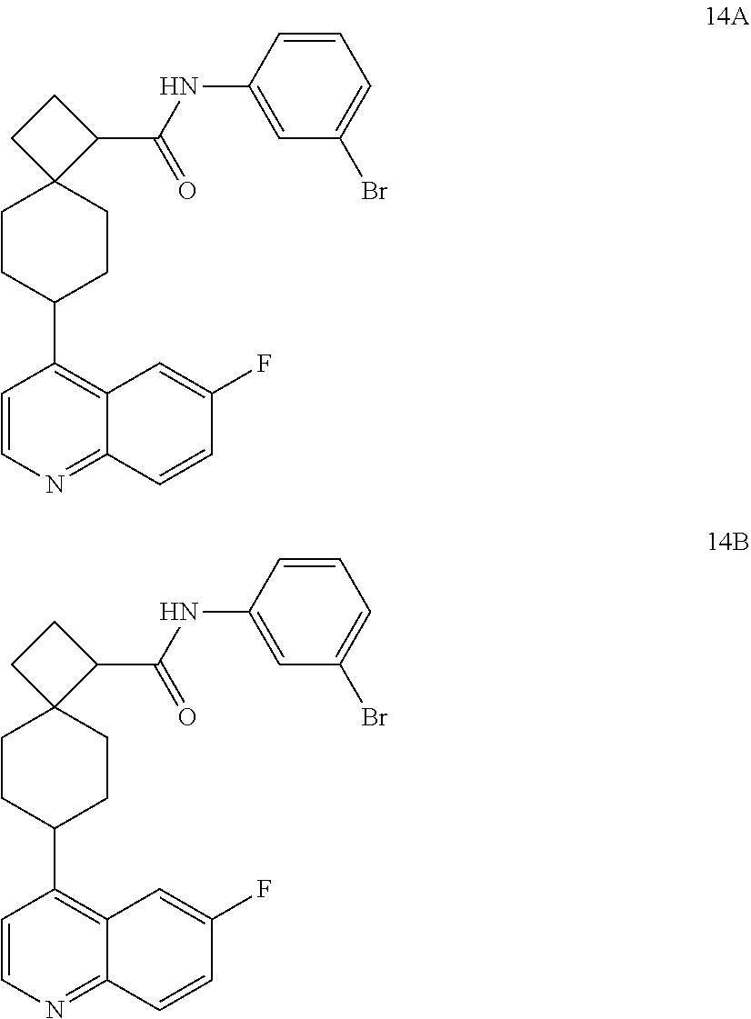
C1=CN=C2C(=C1C1CCC3(CC1)C(C(NC1=CC(Br)=CC=C1)=O)CC3)C=C(F)C=C2.C1=CN=C2C(=C1C1CCC3(CC1)C(C(NC1=CC(Br)=CC=C1)=O)CC3)C=C(F)C=C2
